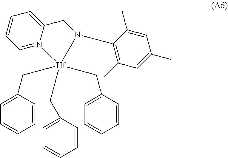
C1=CC(C[Hf]2(CC3=CC=CC=C3)(CC3=CC=CC=C3)N3=CC=CC=C3CN2C2=C(C)C=C(C)C=C2C)=CC=C1
